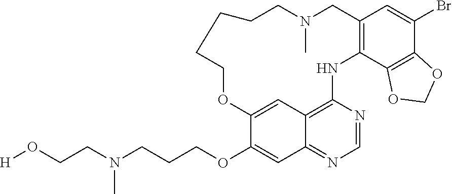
C(O[H])CN(CCCOC1=CC2=NC=NC3=C2C=C1OCCCCCN(C)CC1=C(N3)C2=C(C(Br)=C1)OCO2)C
